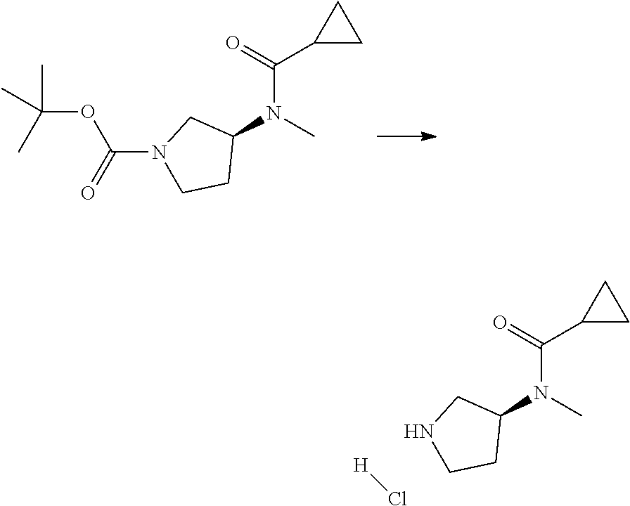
C1(N(C(C2CC2)=O)C)CN(C(OC(C)(C)C)=O)CC1.C1(N(C(C2CC2)=O)C)CNCC1.[H]Cl
